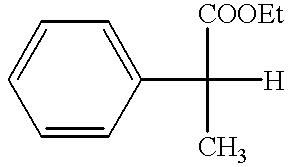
C1=CC=C(C([COOEt])(C)[H])C=C1
